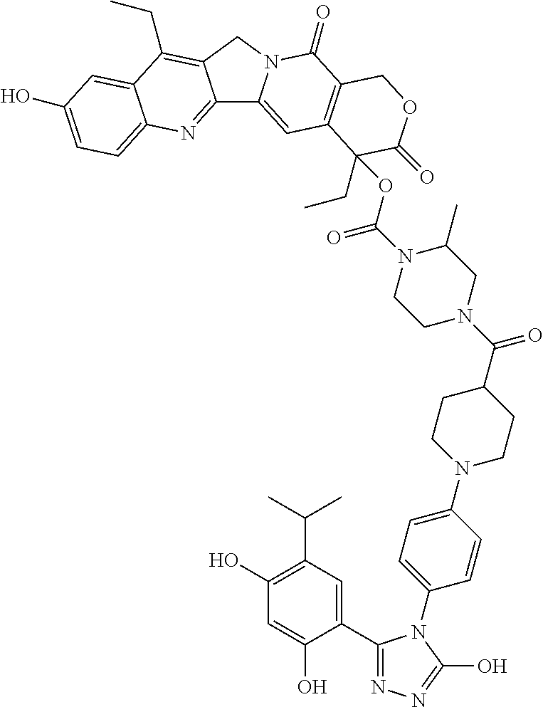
C12=NC3=CC=C(O)C=C3C(CC)=C1CN1C2=CC2=C(C1=O)COC(=O)C2(CC)OC(N1CCN(C(C2CCN(C3=CC=C(N4C(C5=CC(C(C)C)=C(O)C=C5O)=NN=C4O)C=C3)CC2)=O)CC1C)=O
